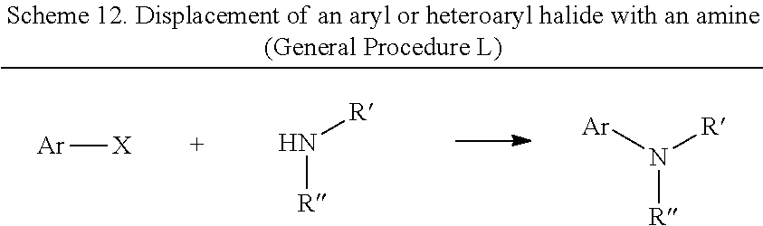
N([R])[R].[Ar][X].[Ar]N([R])[R]
